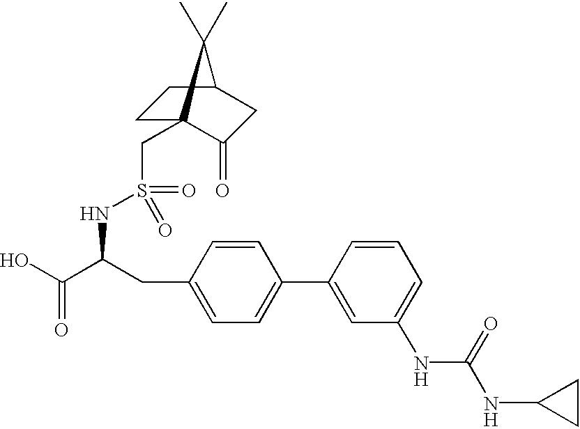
OC(C(CC1=CC=C(C2=CC(NC(NC3CC3)=O)=CC=C2)C=C1)NS(CC12CCC(CC1=O)C2(C)C)(=O)=O)=O
